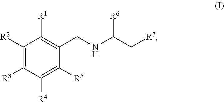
C1([R2])=C([R3])C([R4])=C([R5])C(CNC(C[R7])[R6])=C1[R1]
